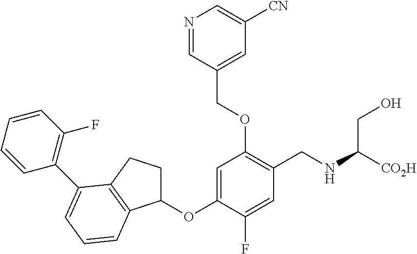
C1(OC2=CC(OCC3=CC([CN])=CN=C3)=C(CNC([CO2H])CO)C=C2F)CCC2=C1C=CC=C2C1=C(F)C=CC=C1
